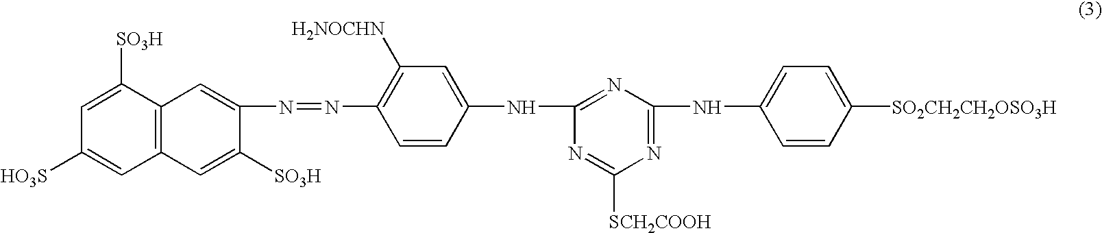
C12=C(C([SO3H])=CC([HO3S])=C1)C=C(N=NC1=C([H2NOCHN])C=C(NC3=NC(NC4=CC=C([SO2CH2CH2OSO3H])C=C4)=NC([SCH2COOH])=N3)C=C1)C([SO3H])=C2
